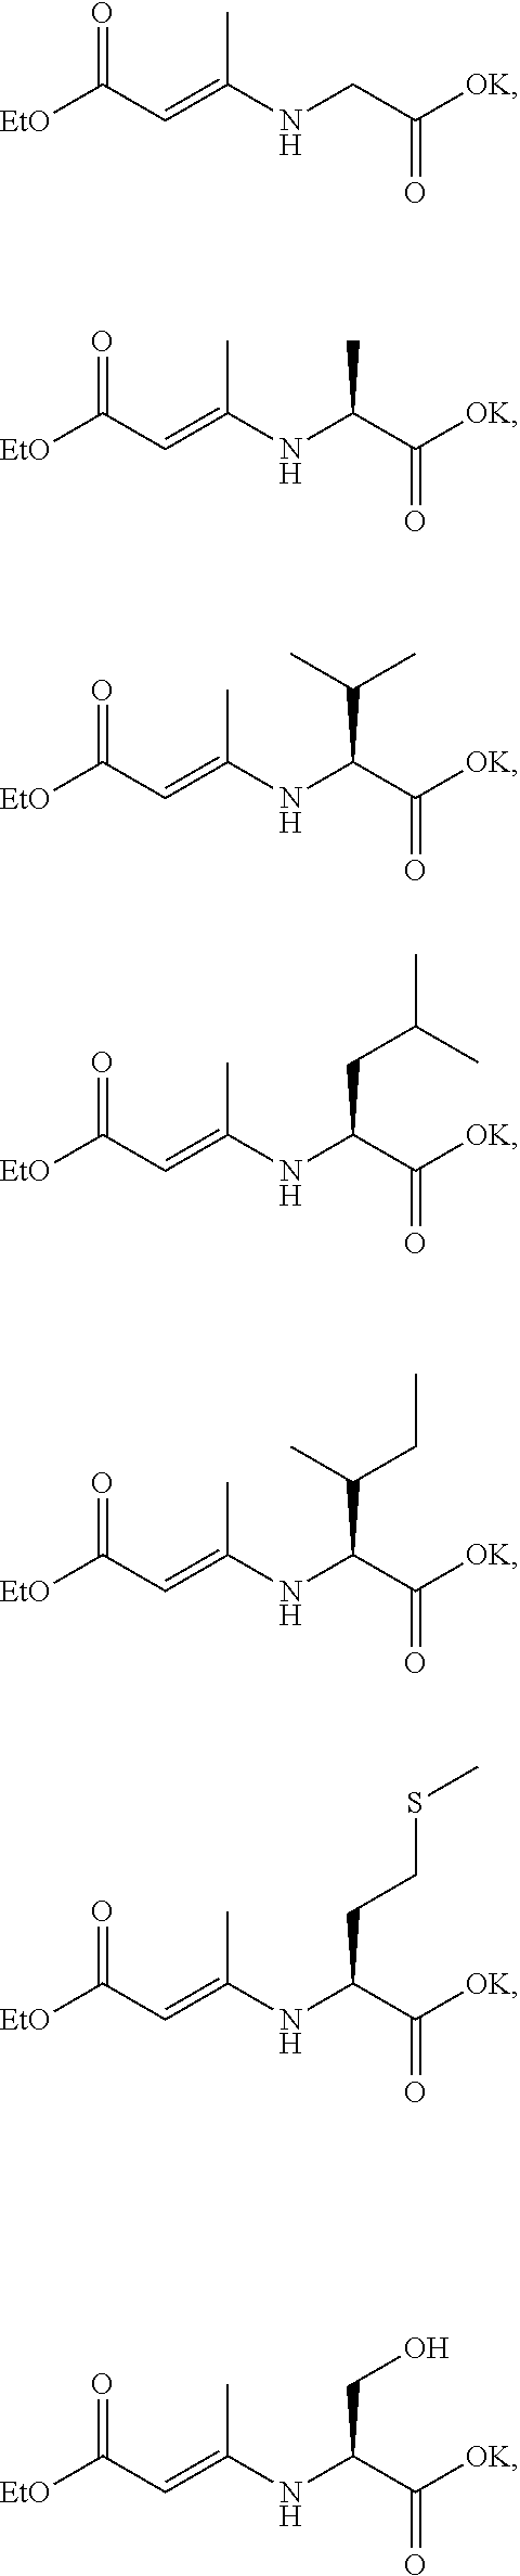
[EtO]C(C=C(NCC([OK])=O)C)=O.[EtO]C(C=C(NC(C([OK])=O)C)C)=O.[EtO]C(C=C(NC(C([OK])=O)C(C)C)C)=O.[EtO]C(C=C(NC(C([OK])=O)CC(C)C)C)=O.[EtO]C(C=C(NC(C([OK])=O)C(C)CC)C)=O.[EtO]C(C=C(NC(C([OK])=O)CCSC)C)=O.[EtO]C(C=C(NC(C([OK])=O)CO)C)=O
